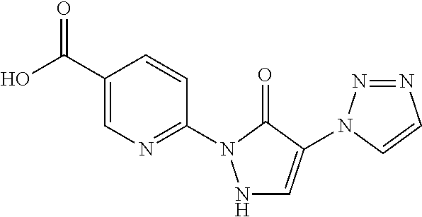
N1C=C(N2N=NC=C2)C(=O)N1C1=NC=C(C(O)=O)C=C1
